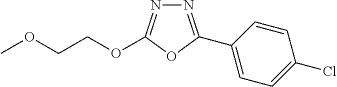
N1=C(C2=CC=C(Cl)C=C2)OC(OCCOC)=N1
